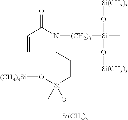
N([(CH2)3][Si](O[Si(CH3)3])(O[Si(CH3)3])C)(C(C=C)=O)CCC[Si](O[(CH3)3Si])(C)O[Si(CH3)3]
